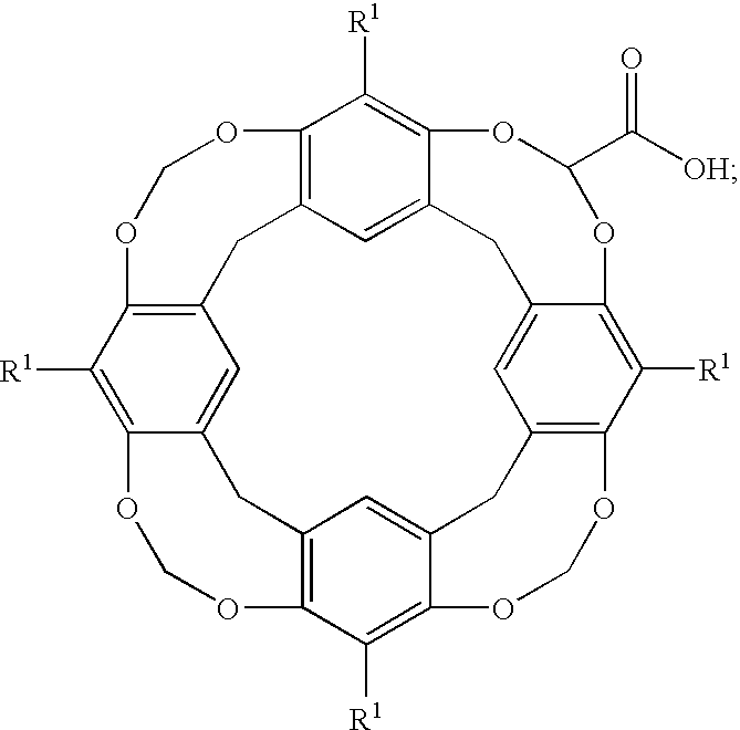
C12=C3C=C4C(=C1[R1])OC(C(=O)[OH])OC1=C([R1])C5=C(CC6=CC7=C(C([R1])=C6OCO5)OCOC5=C([R1])C(=C(C=C5C7)C3)OCO2)C=C1C4
